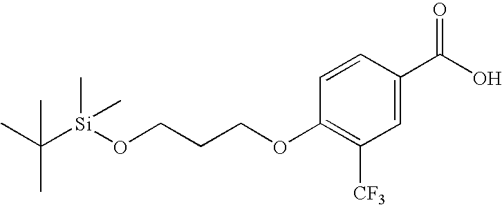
CC([Si](OCCCOC1=C([CF3])C=C(C(O)=O)C=C1)(C)C)(C)C
